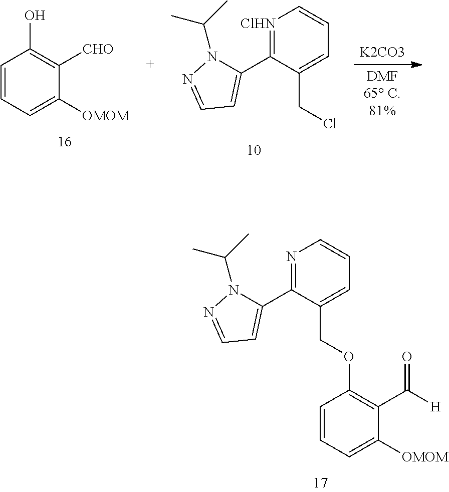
N1=C(C2=CC=NN2C(C)C)C(COC2=C(C([H])=O)C([OMOM])=CC=C2)=CC=C1.[ClHN]1=C(C2=CC=NN2C(C)C)C(CCl)=CC=C1.C1=CC=C([OMOM])C([CHO])=C1O.[K2CO3]
